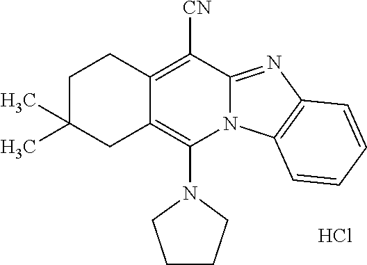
Cl.N1(C2=C3C(=C([CN])C4=NC5=C(N24)C=CC=C5)CCC(C)(C)C3)CCCC1
